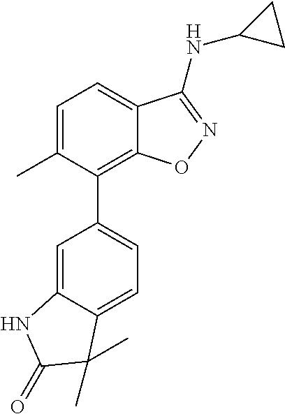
C1=C(C)C(C2=CC=C3C(=C2)NC(=O)C3(C)C)=C2C(=C1)C(NC1CC1)=NO2
